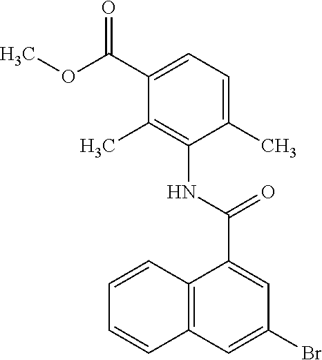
C1(C(=O)OC)=CC=C(C)C(NC(C2=CC(Br)=CC3=C2C=CC=C3)=O)=C1C
